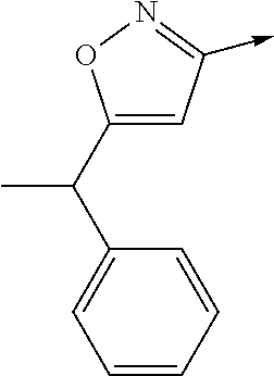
C1(C(C2=CC=CC=C2)C)=CC(->C)=NO1
